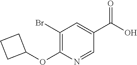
BrC1=C(OC2CCC2)N=CC(C(O)=O)=C1
